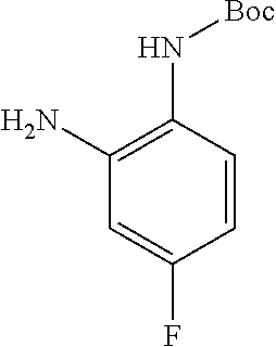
C1=CC(N[Boc])=C(N)C=C1F
